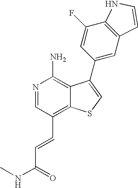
N1=CC(C=CC(NC)=O)=C2C(=C1N)C(C1=CC3=C(C(F)=C1)NC=C3)=CS2
